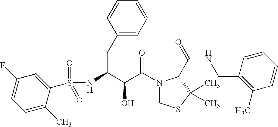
N(C(CC1=CC=CC=C1)C(C(N1CSC(C)(C)C1C(NCC1=C(C)C=CC=C1)=O)=O)O)S(=O)(=O)C1=CC(F)=CC=C1C
